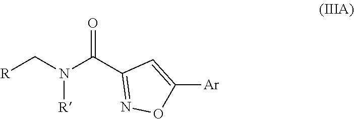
[R]CN(C(C1=NOC([Ar])=C1)=O)[R]
